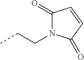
CCCN1C(=O)C=CC1=O
